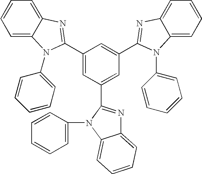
C1=C2C(=CC=C1)N=C(C1=CC(C3=NC4=CC=CC=C4N3C3=CC=CC=C3)=CC(C3=NC4=CC=CC=C4N3C3=CC=CC=C3)=C1)N2C1=CC=CC=C1
